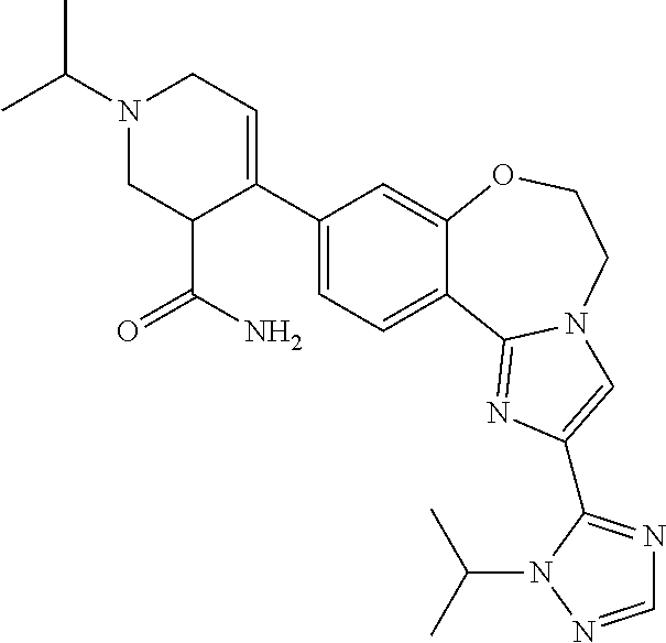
C1(C2=CCN(C(C)C)CC2C(N)=O)=CC=C2C(=C1)OCCN1C2=NC(C2=NC=NN2C(C)C)=C1
